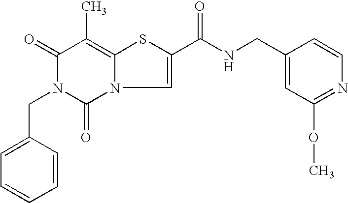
C1(=O)N(CC2=CC=CC=C2)C(=O)N2C(=C1C)SC(C(NCC1=CC(OC)=NC=C1)=O)=C2
